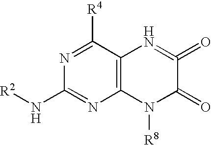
[R2]NC1=NC2=C(C([R4])=N1)N=C(=O)C(=O)N2[R8]
